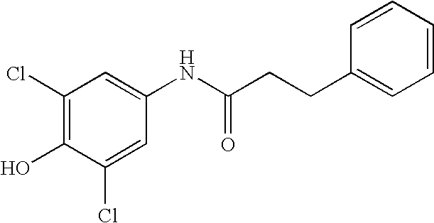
C1(Cl)=CC(NC(CCC2=CC=CC=C2)=O)=CC(Cl)=C1O
